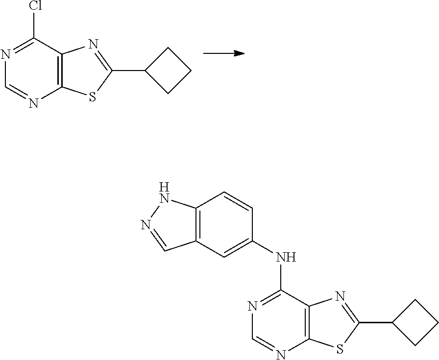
C12=C(SC(C3CCC3)=N1)N=CN=C2Cl.C12=C(SC(C3CCC3)=N1)N=CN=C2NC1=CC2=C(C=C1)NN=C2
